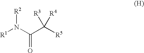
[R1]N(C(C([R5])([R3])[R4])=O)[R2]
